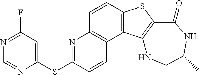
C1=CC2=C(C3=C1N=C(SC1=CC(F)=NC=N1)C=C3)C1=C(S2)C(=O)NC(C)CN1
